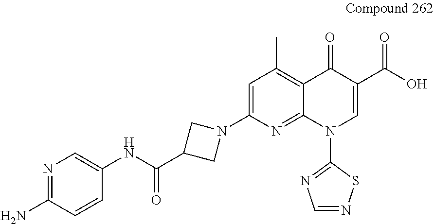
N1(C2=CC(C)=C3C(=N2)N(C2=NC=NS2)C=C(C(O)=O)C3=O)CC(C(NC2=CN=C(N)C=C2)=O)C1
